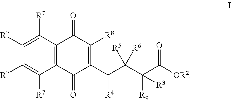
C1([R7])=C([R7])C([R7])=C([R7])C2=C1C(=O)C([R8])=C(C(C(C(C([OR2])=O)([R9])[R3])([R5])[R6])[R4])C2=O
